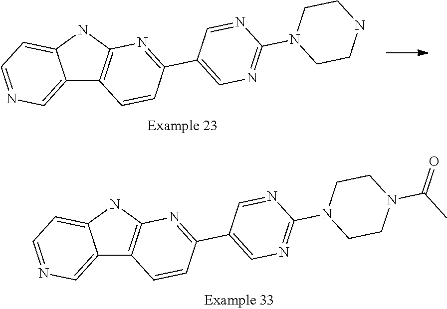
C12=CN=CC=C1NC1=C2C=CC(C2=CN=C(N3CCNCC3)N=C2)=N1.C12=CN=CC=C1NC1=C2C=CC(C2=CN=C(N3CCN(C(C)=O)CC3)N=C2)=N1
